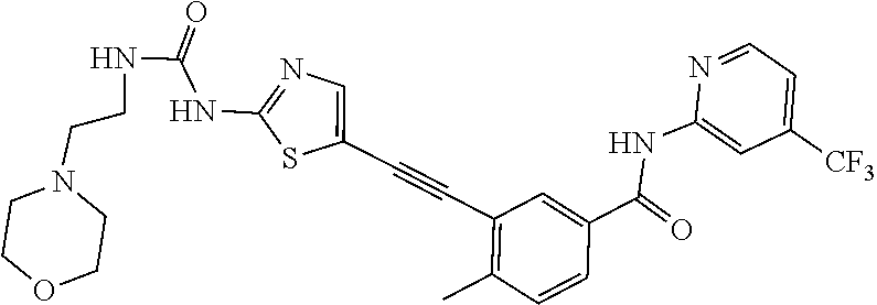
N1=CC=C([CF3])C=C1NC(C1=CC(C#CC2=CN=C(NC(NCCN3CCOCC3)=O)S2)=C(C)C=C1)=O
